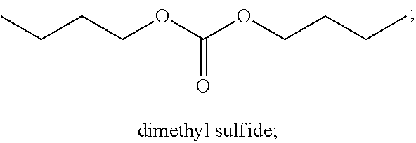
CCCCOC(OCCCC)=O
